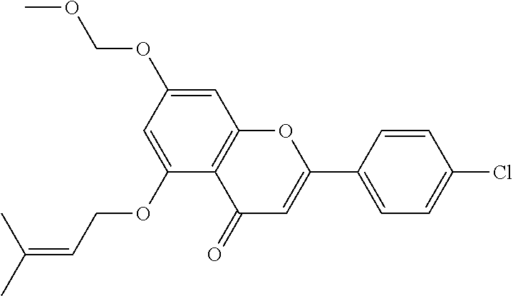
C12=C(C(OCC=C(C)C)=CC(OCOC)=C1)C(=O)C=C(C1=CC=C(Cl)C=C1)O2
